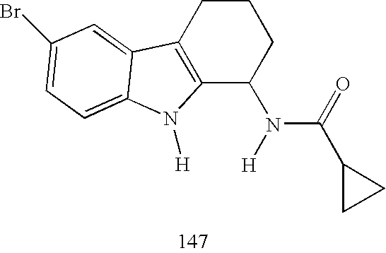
C12=C(CCCC1N(C(=O)C1CC1)[H])C1=CC(Br)=CC=C1N2[H]
